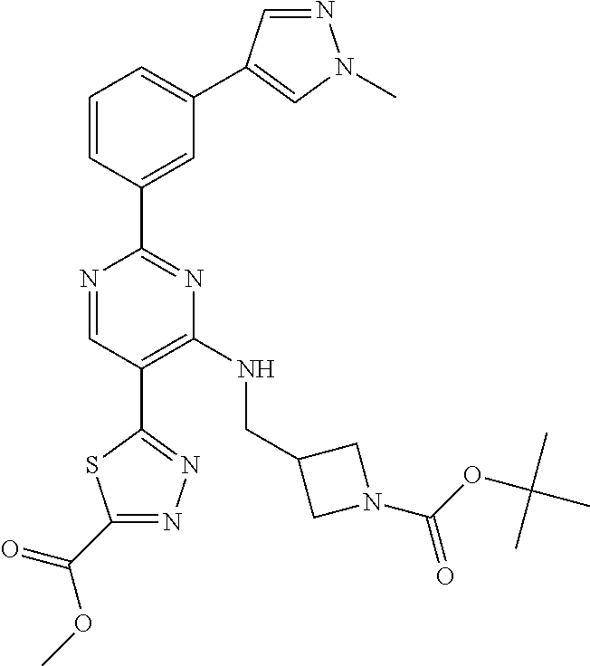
N1=CC(C2=NN=C(C(OC)=O)S2)=C(NCC2CN(C(OC(C)(C)C)=O)C2)N=C1C1=CC(C2=CN(C)N=C2)=CC=C1
